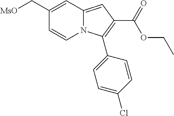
C([MsO])C1=CC2=CC(C(=O)OCC)=C(C3=CC=C(Cl)C=C3)N2C=C1
